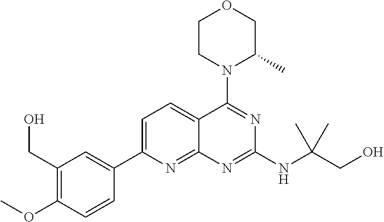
C1=C(C2=CC(CO)=C(OC)C=C2)N=C2C(=C1)C(N1C(C)COCC1)=NC(NC(CO)(C)C)=N2
